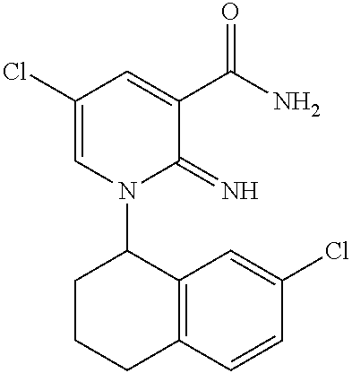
C1(Cl)=CN(C2CCCC3=C2C=C(Cl)C=C3)C(=N)C(C(N)=O)=C1
